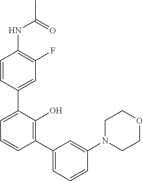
C1(NC(C)=O)=C(F)C=C(C2=CC=CC(C3=CC=CC(N4CCOCC4)=C3)=C2O)C=C1
